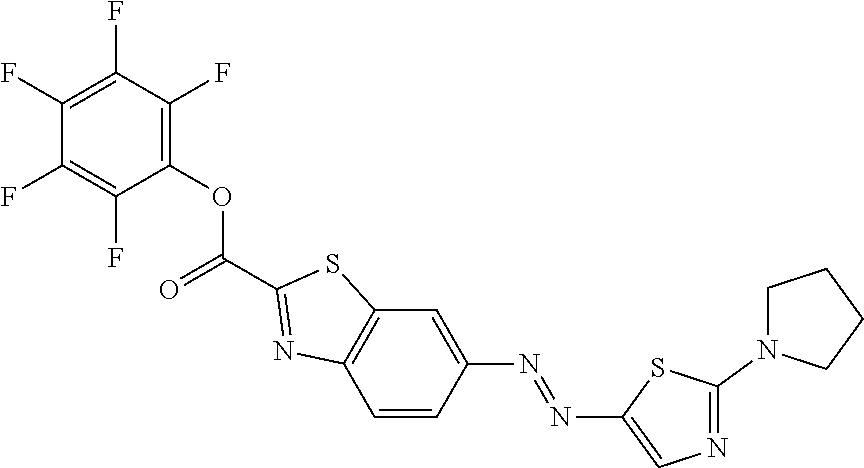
C1=CC(N=NC2=CN=C(N3CCCC3)S2)=CC2=C1N=C(C(=O)OC1=C(F)C(F)=C(F)C(F)=C1F)S2
